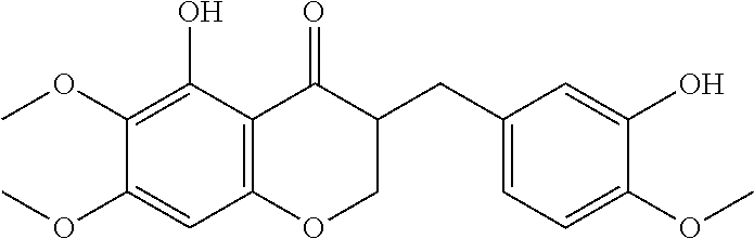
C12=C(C(O)=C(OC)C(OC)=C1)C(=O)C(CC1=CC=C(OC)C(O)=C1)CO2
